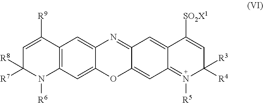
C1=C([R9])C2=C(N([R6])C1([R8])[R7])C=C1C(=C2)N=C2C(=CC3=N([R5])C([R3])([R4])C=C([SO2X1])C3=C2)O1
